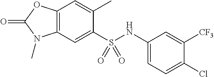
C1(C)=CC2=C(C=C1S(NC1=CC=C(Cl)C([CF3])=C1)(=O)=O)N(C)C(=O)O2
